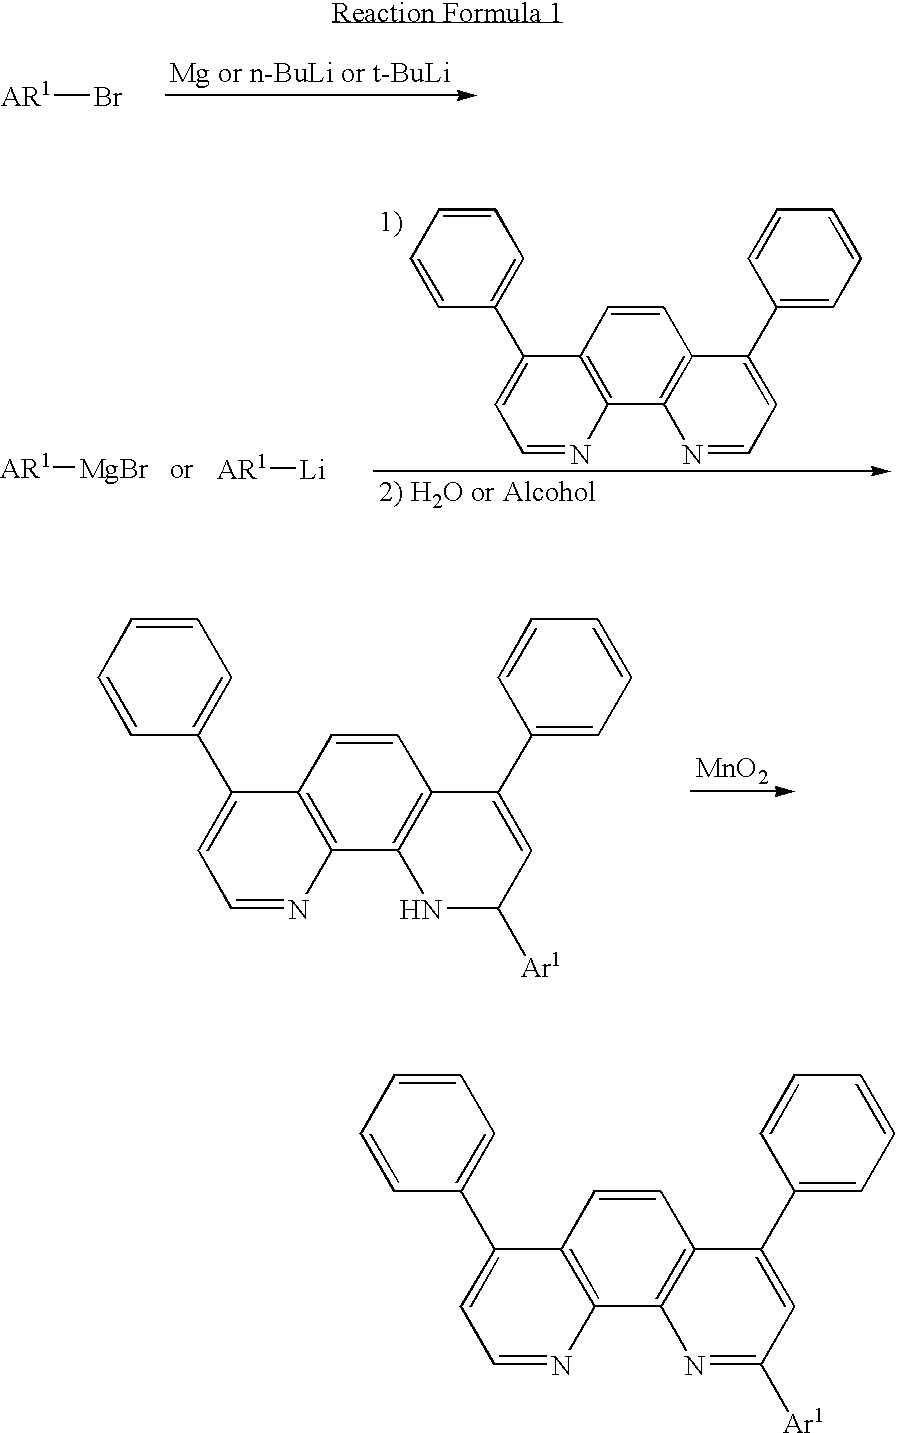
[AR1]Br.[AR1][MgBr].[AR1][Li].C1=CC=CC(C2=CC=NC3=C2C=CC2=C3N=CC=C2C2=CC=CC=C2)=C1.C1=CC=CC(C2=CC=NC3=C2C=CC2=C3NC([Ar1])C=C2C2=CC=CC=C2)=C1.[MnO2].C1=CC=CC(C2=CC=NC3=C2C=CC2=C3N=C([Ar1])C=C2C2=CC=CC=C2)=C1
